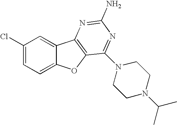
C1(Cl)=CC=C2C(=C1)C1=C(O2)C(N2CCN(C(C)C)CC2)=NC(N)=N1
